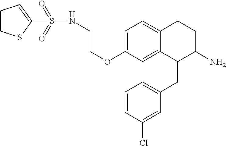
C1=C(OCCNS(=O)(=O)C2=CC=CS2)C=C2C(=C1)CCC(N)C2CC1=CC=CC(Cl)=C1
